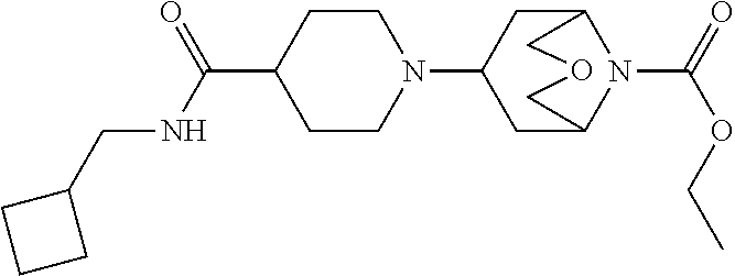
C1(C(=O)NCC2CCC2)CCN(C2CC3N(C(=O)OCC)C(C2)COC3)CC1
